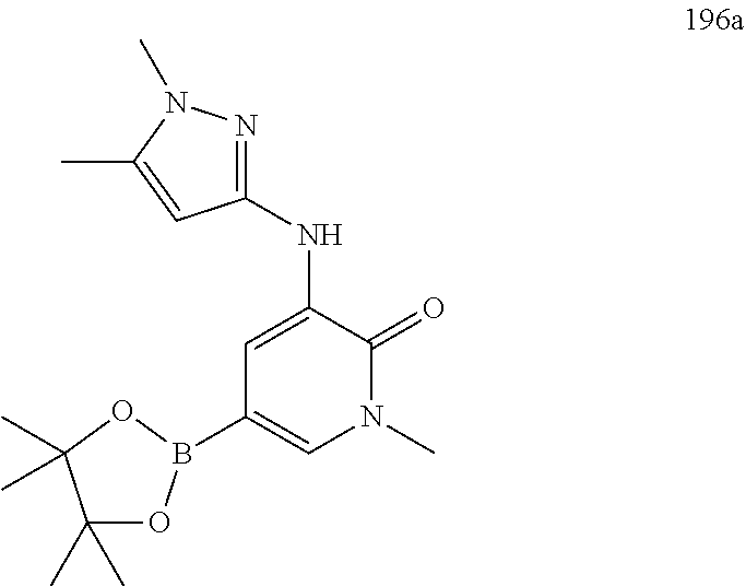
C1(B2OC(C)(C)C(C)(C)O2)=CN(C)C(=O)C(NC2=NN(C)C(C)=C2)=C1
